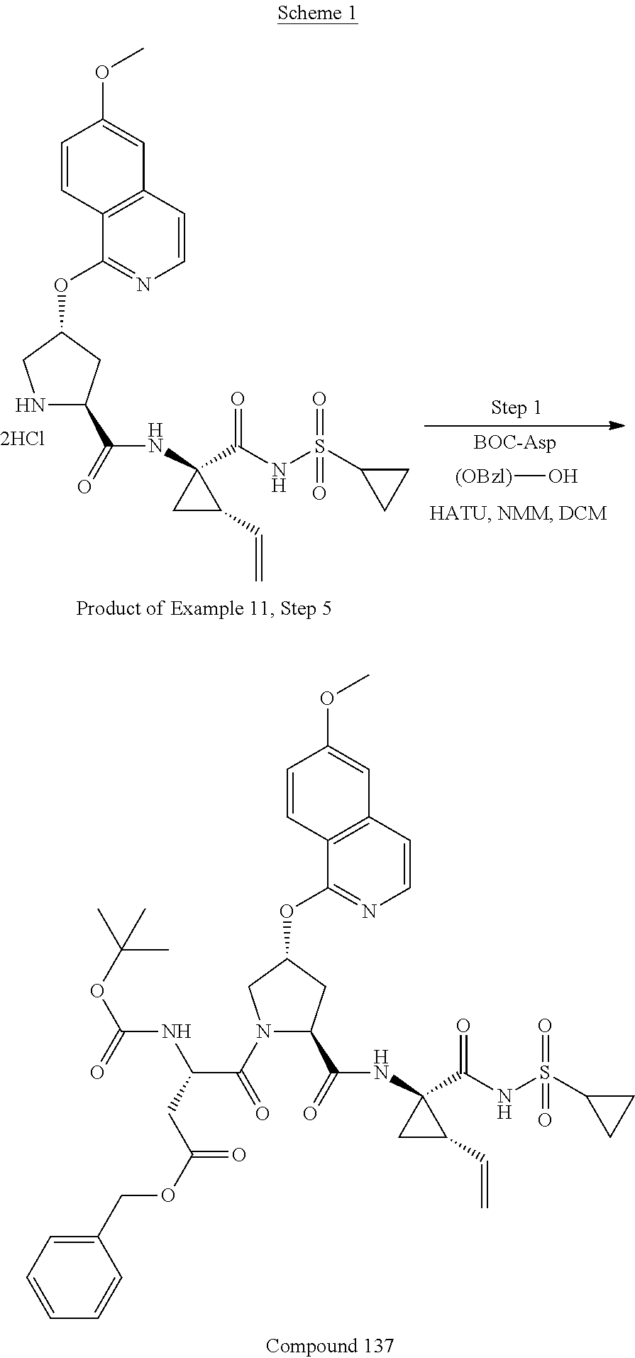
N1C(C(=O)NC2(C(NS(C3CC3)(=O)=O)=O)CC2C=C)CC(OC2=NC=CC3=C2C=CC(OC)=C3)C1.[(OBzl)]O.N1(C(=O)C(CC(OCC2=CC=CC=C2)=O)NC(OC(C)(C)C)=O)C(C(=O)NC2(C(NS(C3CC3)(=O)=O)=O)CC2C=C)CC(OC2=NC=CC3=C2C=CC(OC)=C3)C1
